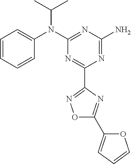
C1=CC=CC(N(C2=NC(N)=NC(C3=NOC(C4=CC=CO4)=N3)=N2)C(C)C)=C1
